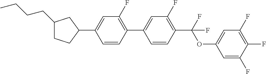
C1(CCCC)CCC(C2=CC(F)=C(C3=CC(F)=C(C(OC4=CC(F)=C(F)C(F)=C4)(F)F)C=C3)C=C2)C1
